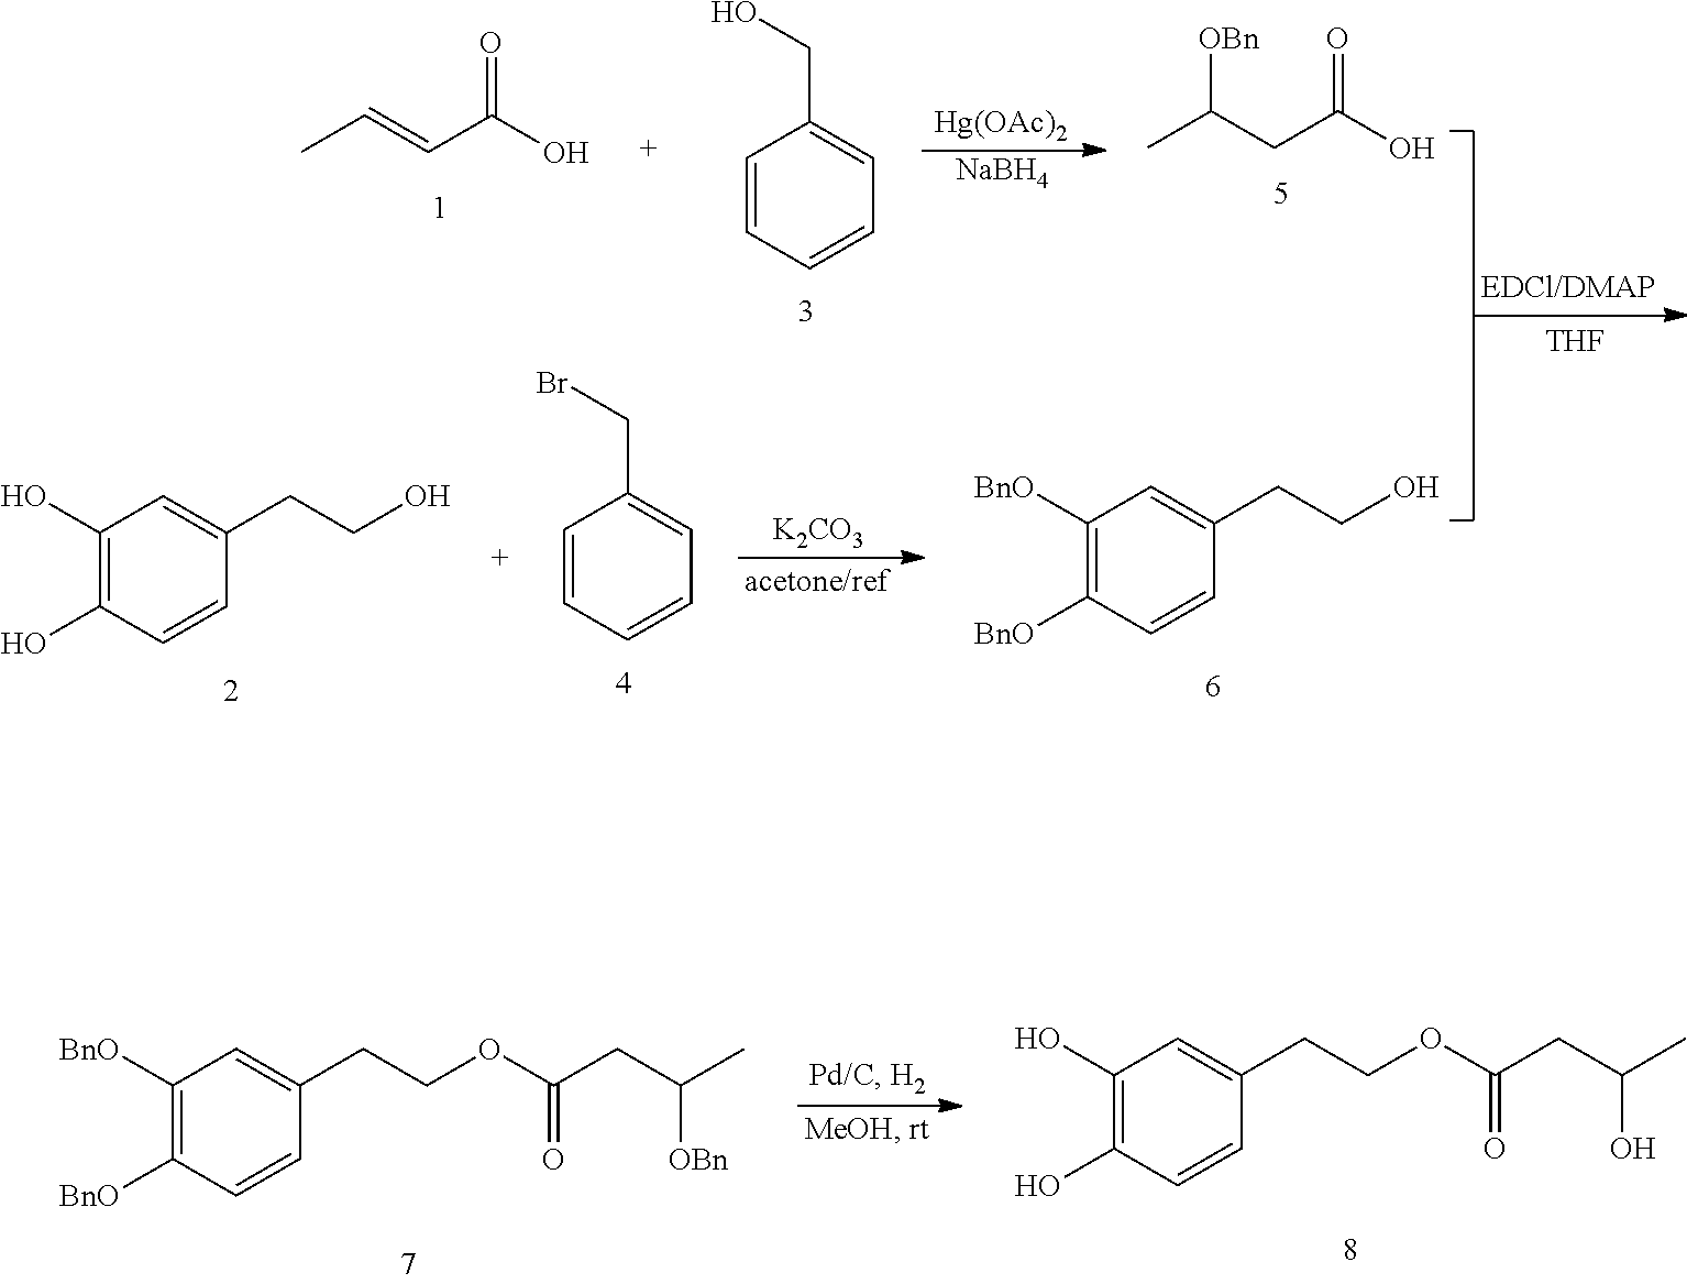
[K2CO3].[Hg(OAc)2].[NaBH4].C1(O)=C(O)C=CC(CCO)=C1.C1=CC=CC=C1CBr.C1([BnO])=C([BnO])C=CC(CCO)=C1.CC=CC(O)=O.C1=CC=CC=C1CO.CC(CC(O)=O)[OBn].[THF].C1([BnO])=C([BnO])C=CC(CCOC(CC(C)[OBn])=O)=C1.C1(O)=C(O)C=CC(CCOC(CC(C)O)=O)=C1
